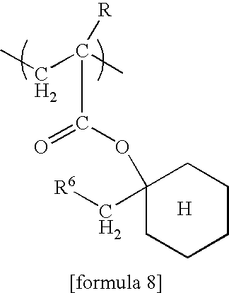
C1(OC(C(CC)(C)[R])=O)(C[R6])CCCCC1.[H]
